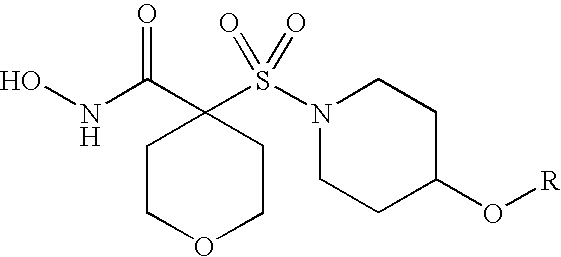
ONC(C1(S(N2CCC(O[R])CC2)(=O)=O)CCOCC1)=O
